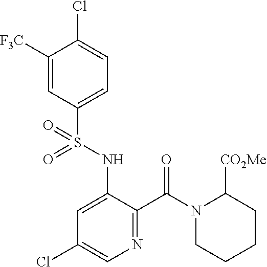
C1([F3C])=CC(S(NC2=CC(Cl)=CN=C2C(N2C([CO2Me])CCCC2)=O)(=O)=O)=CC=C1Cl
